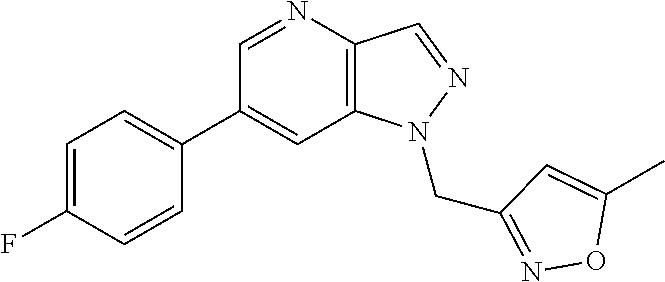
C1(C2=CC=C(F)C=C2)=CC2=C(C=NN2CC2=NOC(C)=C2)N=C1
